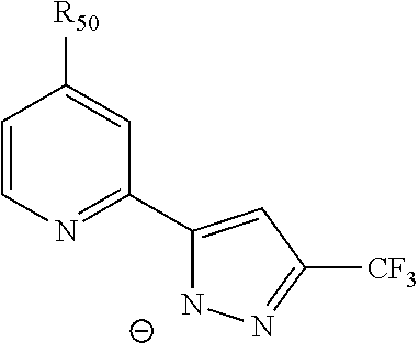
C1=CN=C(C2=CC([CF3])=NN2)C=C1[R50]
